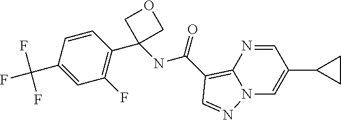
C1=C(C(F)(F)F)C=CC(C2(NC(=O)C3=C4N(C=C(C5CC5)C=N4)N=C3)COC2)=C1F
